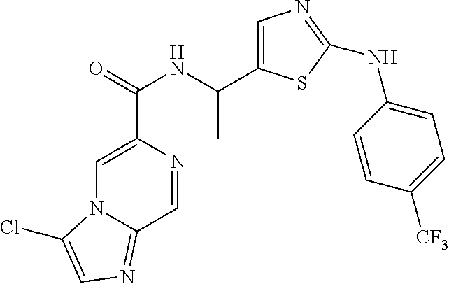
C1=C(C(=O)NC(C2=CN=C(NC3=CC=C([CF3])C=C3)S2)C)N=CC2=NC=C(Cl)N12
